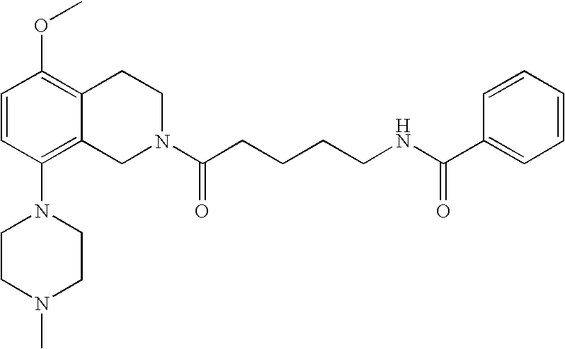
C1=CC(N2CCN(C)CC2)=C2C(=C1OC)CCN(C(CCCCNC(C1=CC=CC=C1)=O)=O)C2
